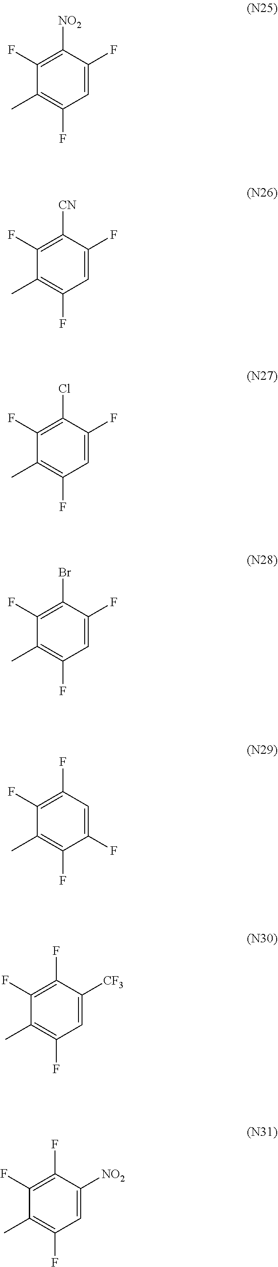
C1=C(F)C([NO2])=C(F)C(C)=C1F.C1=C(F)C([CN])=C(F)C(C)=C1F.C1=C(F)C(Cl)=C(F)C(C)=C1F.C1=C(F)C(Br)=C(F)C(C)=C1F.C1(F)=CC(F)=C(F)C(C)=C1F.C1=C([CF3])C(F)=C(F)C(C)=C1F.C1=C([NO2])C(F)=C(F)C(C)=C1F
